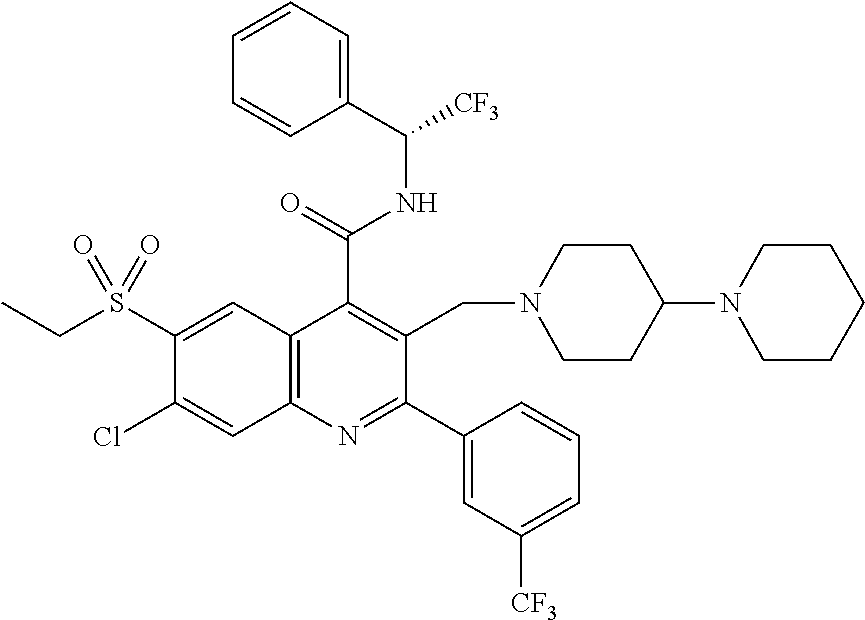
C1(C(=O)NC(C2=CC=CC=C2)[CF3])=C(CN2CCC(N3CCCCC3)CC2)C(C2=CC([CF3])=CC=C2)=NC2=C1C=C(S(CC)(=O)=O)C(Cl)=C2
